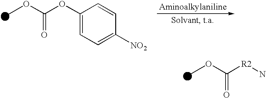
COC(OC1=CC=C([NO2])C=C1)=O.COC([R2]N)=O
